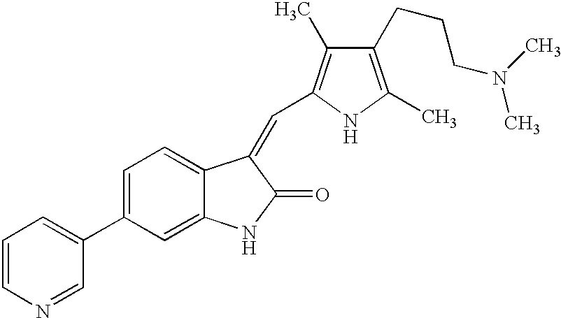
C1=C(C2=CC=CN=C2)C=C2C(=C1)C(=CC1=C(C)C(CCCN(C)C)=C(C)N1)C(=O)N2
